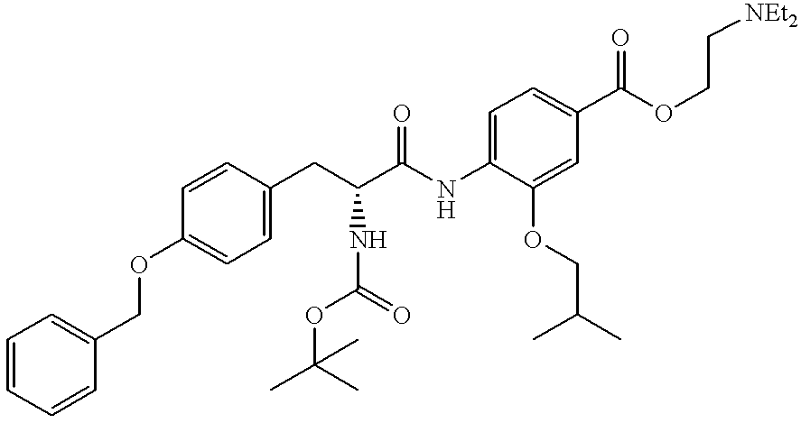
C1=CC=CC(COC2=CC=C(CC(C(NC3=CC=C(C(OCC[NEt2])=O)C=C3OCC(C)C)=O)NC(OC(C)(C)C)=O)C=C2)=C1
